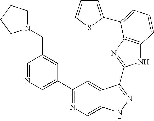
C1=NC=C(C2=NC=C3C(=C2)C(C2=NC4=C(N2)C=CC=C4C2=CC=CS2)=NN3)C=C1CN1CCCC1
